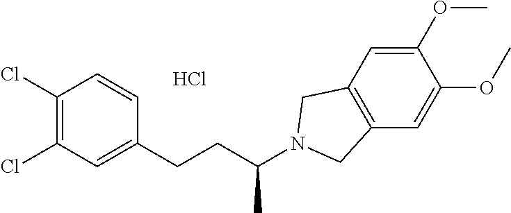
Cl.C1=CC(CCC(C)N2CC3=C(C=C(OC)C(OC)=C3)C2)=CC(Cl)=C1Cl
